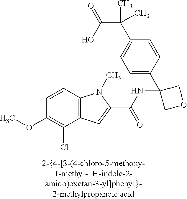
C1=CC2=C(C(Cl)=C1OC)C=C(C(NC1(C3=CC=C(C(C(O)=O)(C)C)C=C3)COC1)=O)N2C
